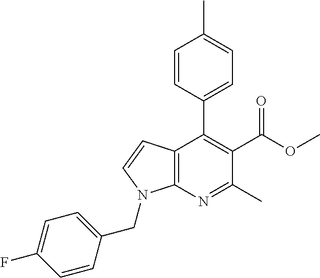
C1=CC(C2=C(C(OC)=O)C(C)=NC3=C2C=CN3CC2=CC=C(F)C=C2)=CC=C1C
